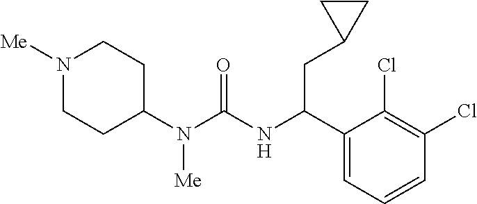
N1([Me])CCC(N(C(NC(C2=CC=CC(Cl)=C2Cl)CC2CC2)=O)[Me])CC1
